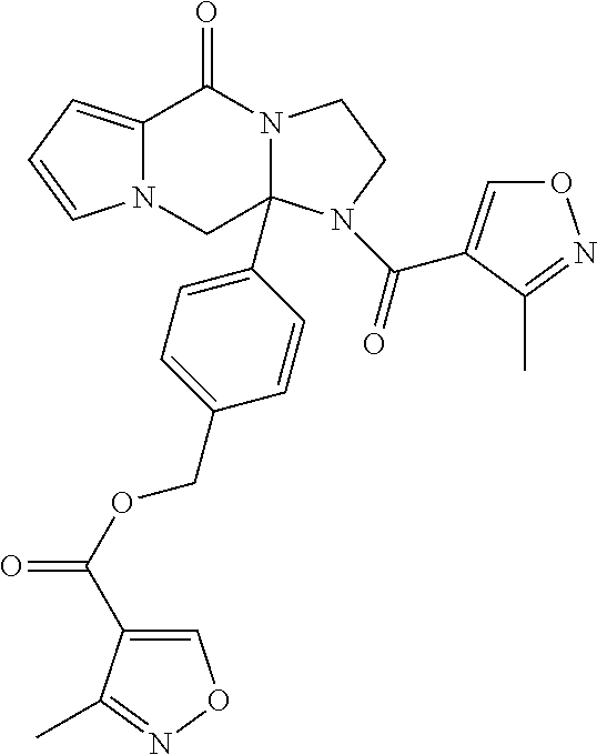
C12=CC=CN1CC1(C3=CC=C(COC(=O)C4=CON=C4C)C=C3)N(C2=O)CCN1C(=O)C1=CON=C1C
